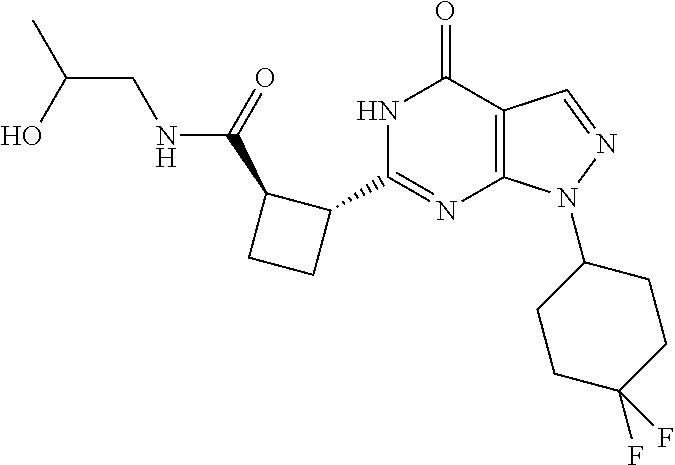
C12=C(N(C3CCC(F)(F)CC3)N=C1)N=C(C1C(C(=O)NCC(C)O)CC1)NC2=O
